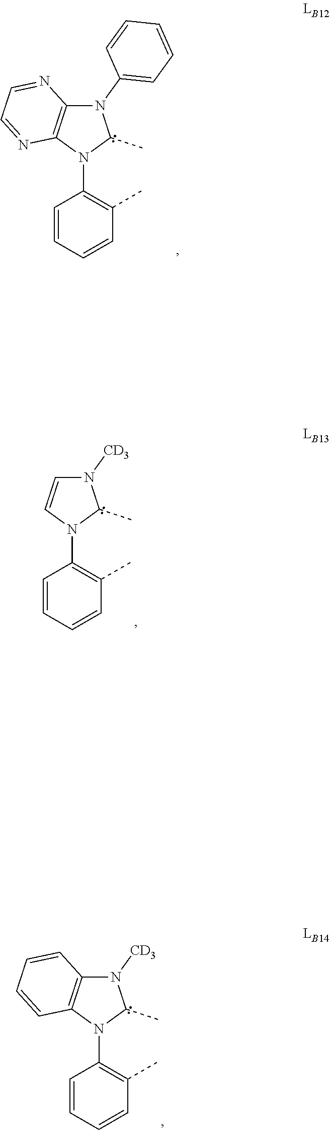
N1(C2=CC=CC=C2)C2=C(N(C3=C(C)C=CC=C3)C1C)N=CC=N2.N1([CD3])C=CN(C2=C(C)C=CC=C2)C1C.N1([CD3])C2=C(N(C3=C(C)C=CC=C3)C1C)C=CC=C2
